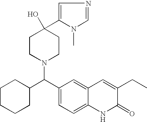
C1CCCC(C(C2=CC=C3C(=C2)C=C(CC)C(=O)N3)N2CCC(O)(C3=CN=CN3C)CC2)C1
